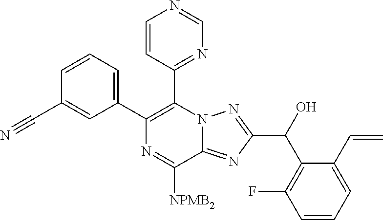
C1(C2=CC=CC(C#N)=C2)=C(C2=NC=NC=C2)N2C(=NC(C(O)C3=C(F)C=CC=C3C=C)=N2)C([NPMB2])=N1
